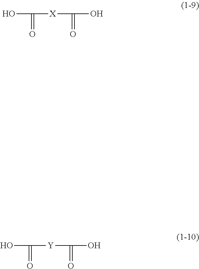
C(=O)([X]C(=O)O)O.C(=O)([Y]C(=O)O)O
